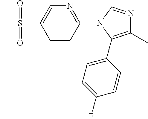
C1=CC(N2C(C3=CC=C(F)C=C3)=C(C)N=C2)=NC=C1S(C)(=O)=O
